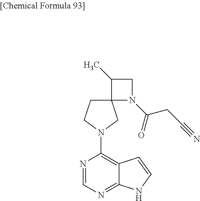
N1=CN=C2C(=C1N1CC3(CC1)N(C(=O)CC#N)CC3C)C=CN2
